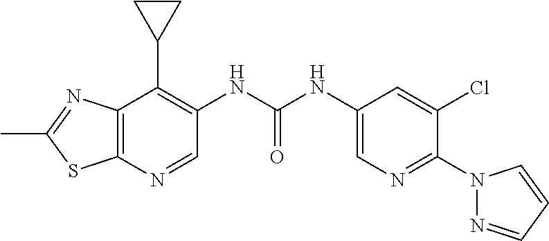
C12=C(N=CC(NC(NC3=CN=C(N4N=CC=C4)C(Cl)=C3)=O)=C1C1CC1)SC(C)=N2
